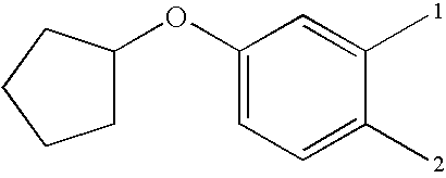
C1(OC2CCCC2)=CC=C(C)C(C)=C1
